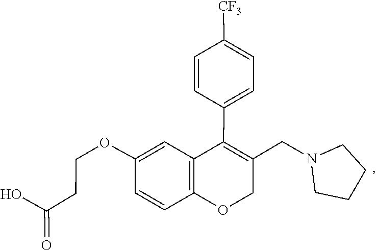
C1CN(CC2=C(C3=CC=C([CF3])C=C3)C3=C(OC2)C=CC(OCCC(=O)O)=C3)CC1
